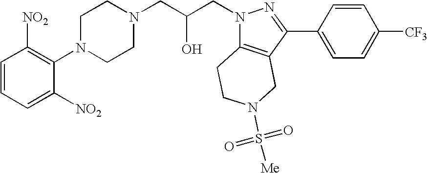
C1=CC=C([NO2])C(N2CCN(CC(CN3C4=C(C(C5=CC=C([CF3])C=C5)=N3)CN(S([Me])(=O)=O)CC4)O)CC2)=C1[NO2]
